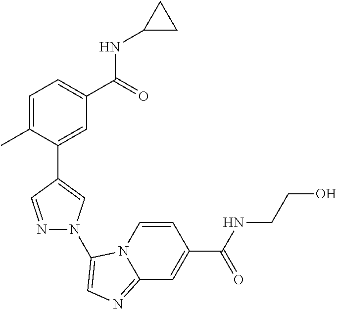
C1=C(C)C(C2=CN(C3=CN=C4N3C=CC(C(=O)NCCO)=C4)N=C2)=CC(C(=O)NC2CC2)=C1
